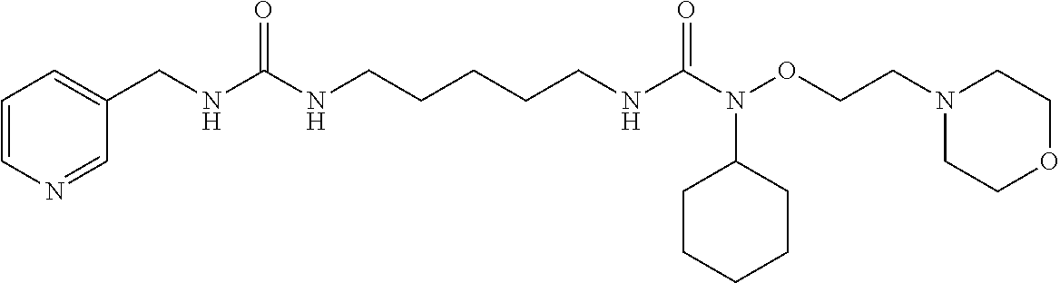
C1=C(CNC(NCCCCCNC(=O)N(OCCN2CCOCC2)C2CCCCC2)=O)C=NC=C1
